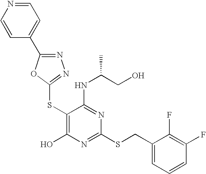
C1(SC2=NN=C(C3=CC=NC=C3)O2)=C(O)N=C(SCC2=CC=CC(F)=C2F)N=C1NC(CO)C
